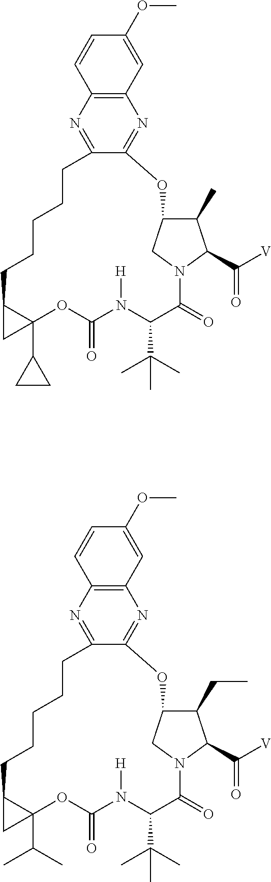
C12=C(N=C3C(=N1)OC1C(C)C(C([V])=O)N(C(=O)C(C(C)(C)C)N([H])C(=O)OC4(C5CC5)C(CCCCC3)C4)C1)C=CC(OC)=C2.C12=C(N=C3C(=N1)OC1C(CC)C(C([V])=O)N(C(=O)C(C(C)(C)C)N([H])C(=O)OC4(C(C)C)C(CCCCC3)C4)C1)C=CC(OC)=C2
